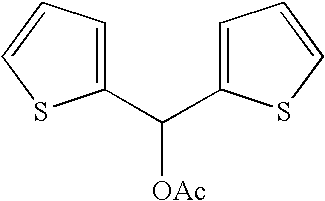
C1(C([OAc])C2=CC=CS2)=CC=CS1
